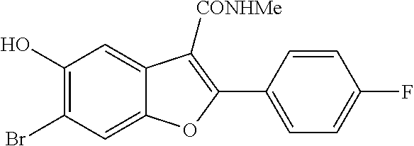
C12=CC(O)=C(Br)C=C1OC(C1=CC=C(F)C=C1)=C2[CONHMe]
